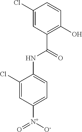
C1(Cl)=CC(C(=O)NC2=CC=C([N+]([O-])=O)C=C2Cl)=C(O)C=C1
